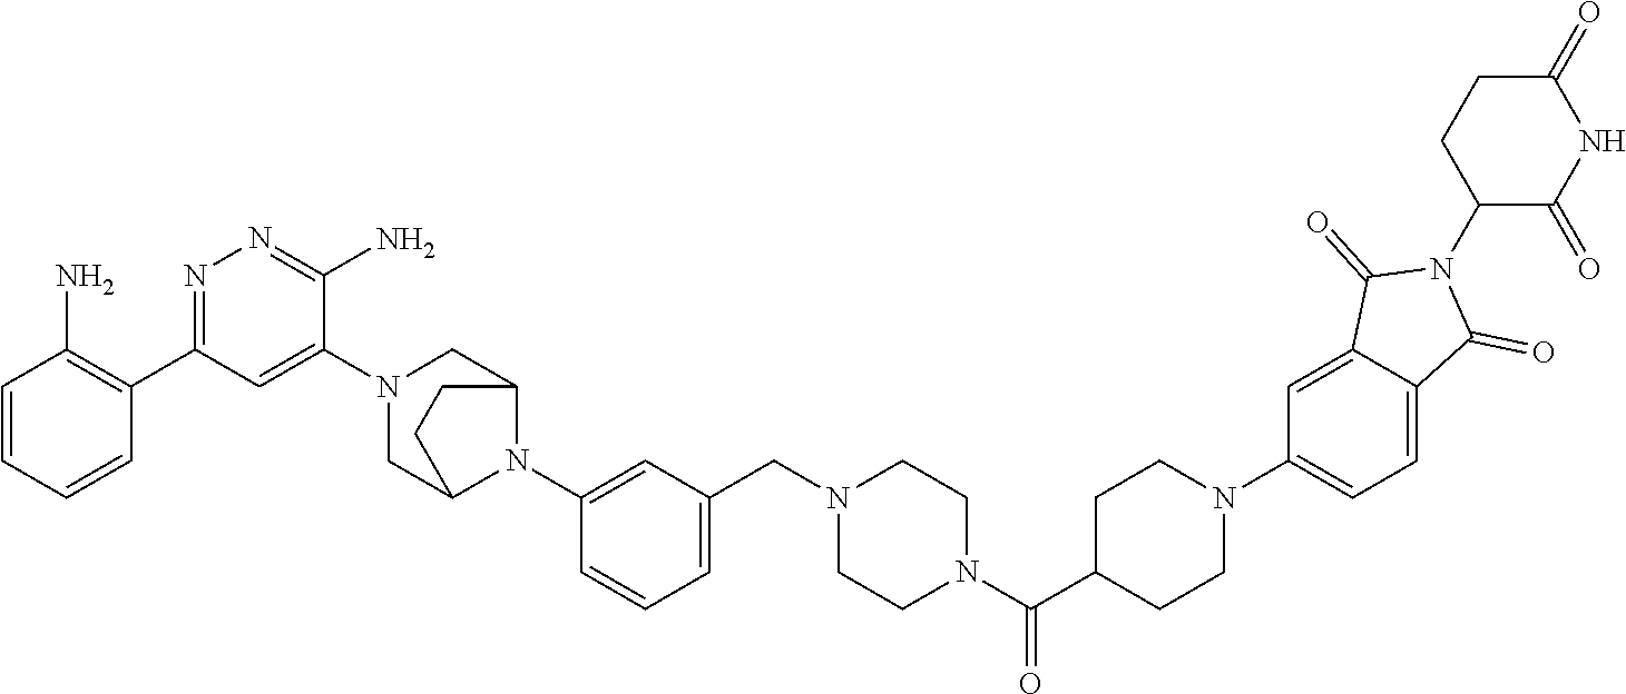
N1(C2=CC=C3C(=C2)C(=O)N(C2C(=O)NC(=O)CC2)C3=O)CCC(C(=O)N2CCN(CC3=CC=CC(N4C5CN(C6=CC(C7=C(N)C=CC=C7)=NN=C6N)CC4CC5)=C3)CC2)CC1
